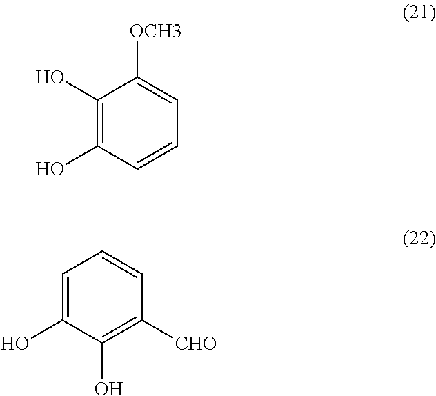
C1(O)=C(O)C=CC=C1[OCH3].C1=C(O)C(O)=C([CHO])C=C1
